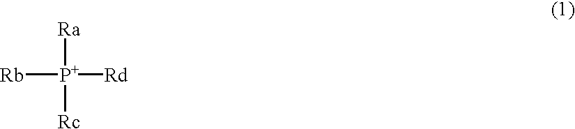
[Rb][P+]([Ra])([Rc])[Rd]
